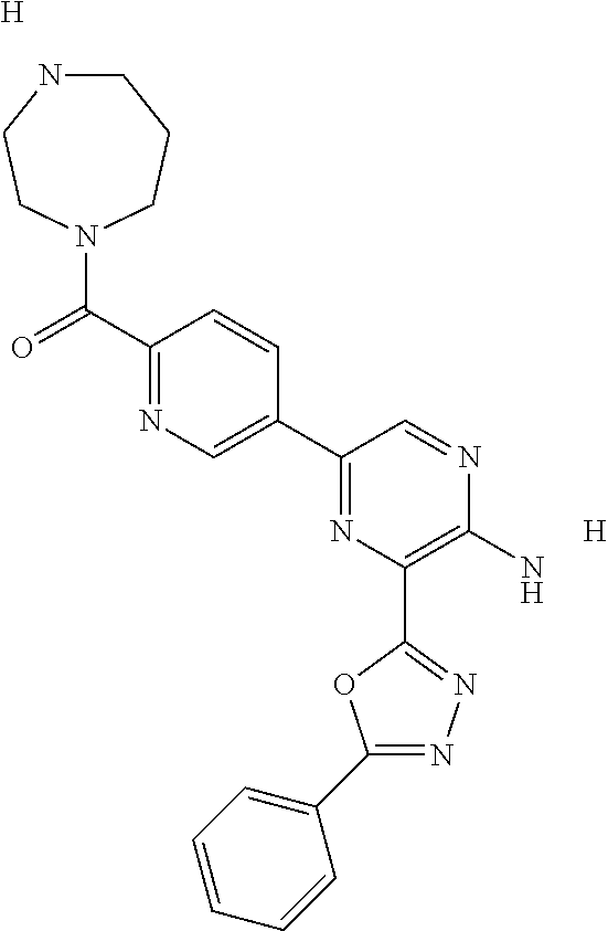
C1NCCN(C(C2=NC=C(C3=NC(C4=NN=C(C5=CC=CC=C5)O4)=C(N)N=C3)C=C2)=O)CC1.[H].[H]
